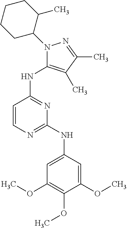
C1=CN=C(NC2=CC(OC)=C(OC)C(OC)=C2)N=C1NC1=C(C)C(C)=NN1C1C(C)CCCC1
